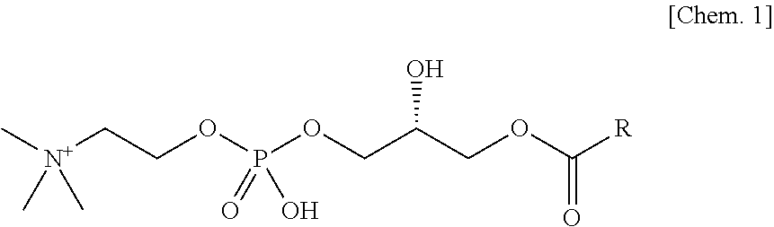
C[N+](CCOP(OCC(COC([R])=O)O)(O)=O)(C)C
